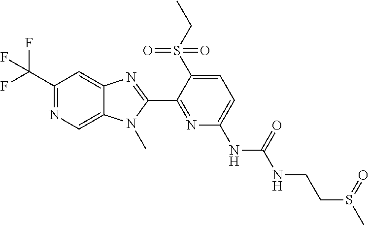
C1(C(F)(F)F)=NC=C2C(=C1)N=C(C1=NC(NC(NCCS(C)=O)=O)=CC=C1S(CC)(=O)=O)N2C
